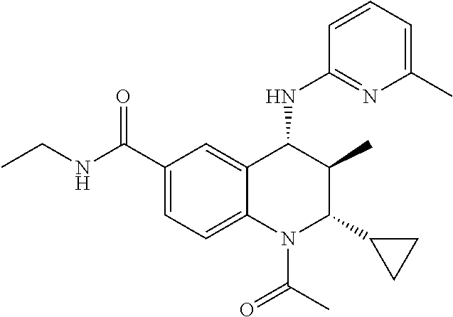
C1(C(=O)NCC)=CC=C2C(=C1)C(NC1=NC(C)=CC=C1)C(C)C(C1CC1)N2C(C)=O
